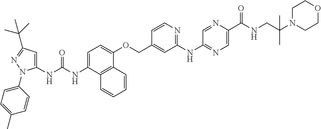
C1=C(NC(NC2=CC(C(C)(C)C)=NN2C2=CC=C(C)C=C2)=O)C2=C(C(OCC3=CC(NC4=NC=C(C(NCC(N5CCOCC5)(C)C)=O)N=C4)=NC=C3)=C1)C=CC=C2
